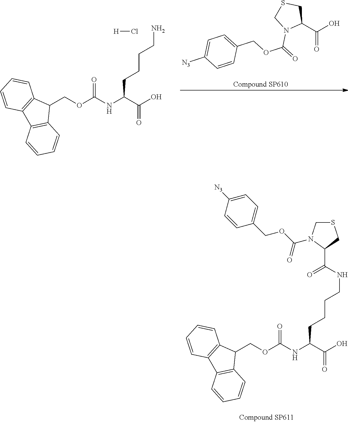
C1(C(O)=O)CSCN1C(=O)OCC1=CC=C([N3])C=C1.C1(COC(NC(C(O)=O)CCCCN)=O)C2=C(C3=C1C=CC=C3)C=CC=C2.[H]Cl.C1(COC(NC(C(O)=O)CCCCNC(=O)C2CSCN2C(OCC2=CC=C([N3])C=C2)=O)=O)C2=C(C3=C1C=CC=C3)C=CC=C2
